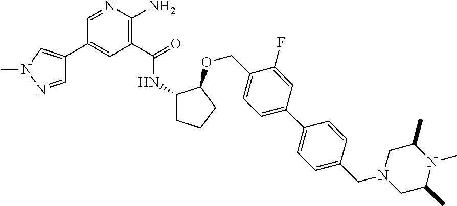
C1(C(=O)NC2CCCC2OCC2=CC=C(C3=CC=C(CN4CC(C)N(C)C(C)C4)C=C3)C=C2F)=C(N)N=CC(C2=CN(C)N=C2)=C1
